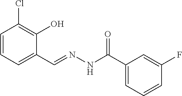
C1=CC=C(C=NNC(C2=CC=CC(F)=C2)=O)C(O)=C1Cl
